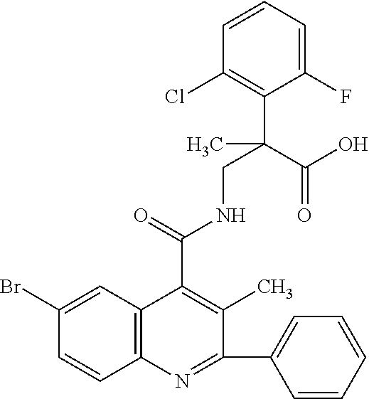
C1=CC2=C(C=C1Br)C(C(=O)NCC(C(O)=O)(C1=C(Cl)C=CC=C1F)C)=C(C)C(C1=CC=CC=C1)=N2
